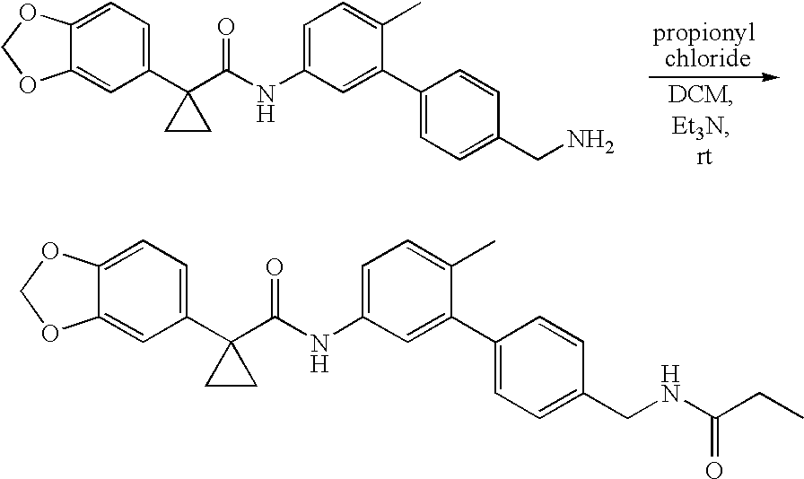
C12=CC(C3(C(NC4=CC=C(C)C(C5=CC=C(CN)C=C5)=C4)=O)CC3)=CC=C1OCO2.C12=CC(C3(C(NC4=CC=C(C)C(C5=CC=C(CNC(CC)=O)C=C5)=C4)=O)CC3)=CC=C1OCO2
